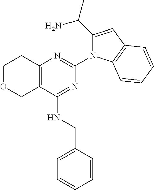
C12=C(C(NCC3=CC=CC=C3)=NC(N3C(C(C)N)=CC4=C3C=CC=C4)=N1)COCC2
